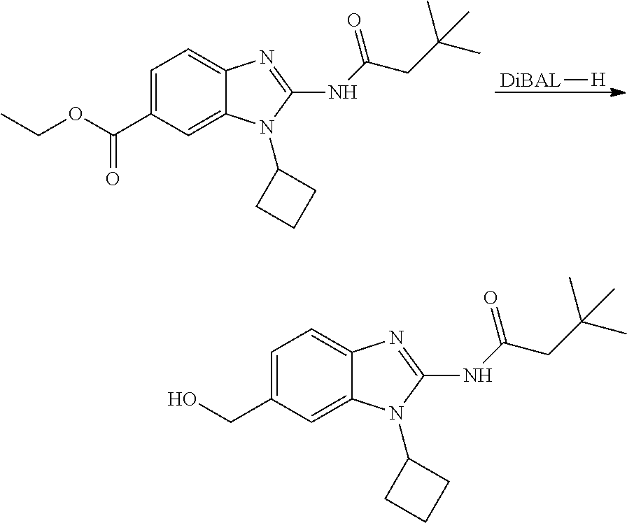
C1=C2C(=CC=C1CO)N=C(NC(=O)CC(C)(C)C)N2C1CCC1.C1=C2C(=CC=C1C(=O)OCC)N=C(NC(=O)CC(C)(C)C)N2C1CCC1.[DiBAL][H]
